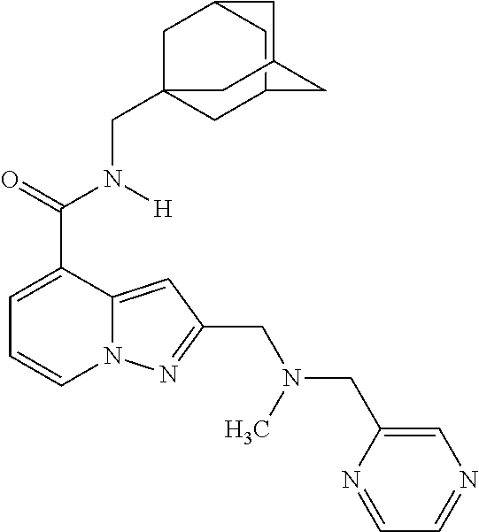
C1=C(C(=O)N([H])CC23CC4CC(C2)CC(C4)C3)C2=CC(CN(CC3=CN=CC=N3)C)=NN2C=C1
